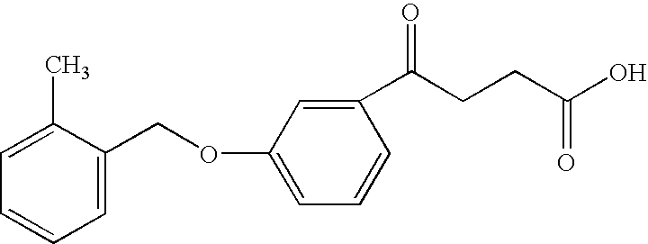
C1=C(OCC2=CC=CC=C2C)C=C(C(CCC(O)=O)=O)C=C1
